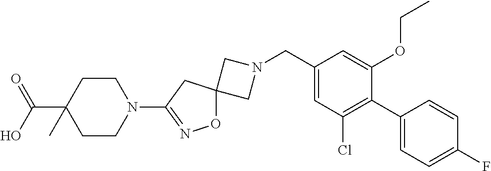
C1N(CC2=CC(Cl)=C(C3=CC=C(F)C=C3)C(OCC)=C2)CC12ON=C(N1CCC(C(O)=O)(C)CC1)C2
